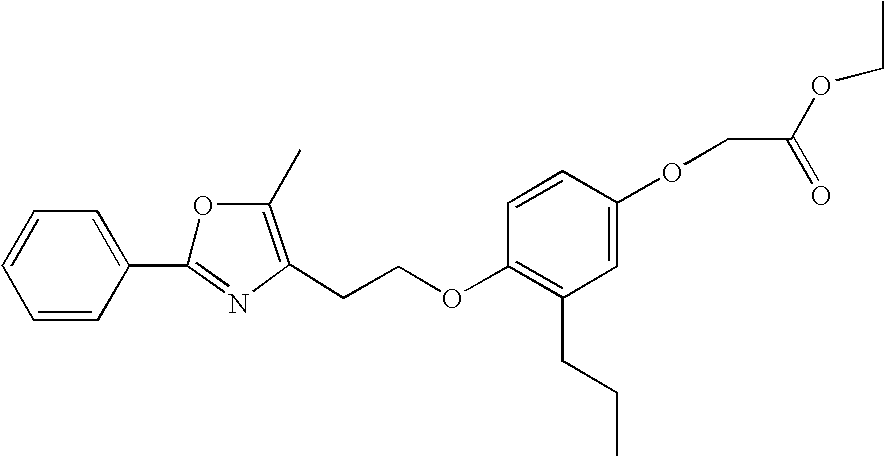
C1=C(C2=NC(CCOC3=C(CCC)C=C(OCC(=O)OCC)C=C3)=C(C)O2)C=CC=C1
